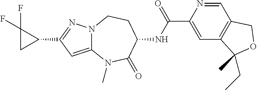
N12C(=CC(C3C(F)(F)C3)=N1)N(C)C(=O)C(NC(C1=CC3=C(C=N1)COC3(CC)C)=O)CC2
